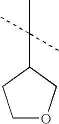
C1OCC(C(C)(C)C)C1
